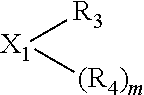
[X1]([R3])[(R4)m]
